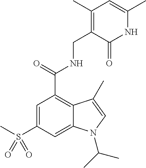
S(C1=CC(C(NCC2=C(C)C=C(C)NC2=O)=O)=C2C(=C1)N(C(C)C)C=C2C)(C)(=O)=O
